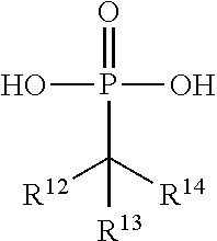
OP(O)(=O)C([R14])([R12])[R13]
